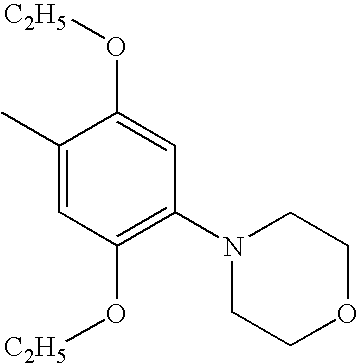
CC1=CC(O[C2H5])=C(N2CCOCC2)C=C1O[C2H5]
